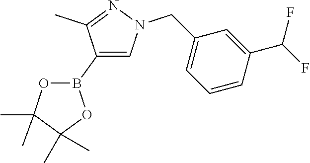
C1(B2OC(C)(C)C(C)(C)O2)=CN(CC2=CC=CC(C(F)F)=C2)N=C1C
